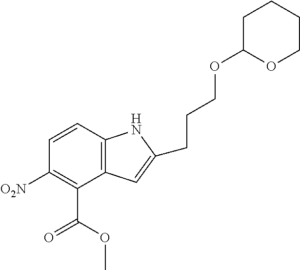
C12=C(C=CC([O2N])=C1C(OC)=O)NC(CCCOC1OCCCC1)=C2
